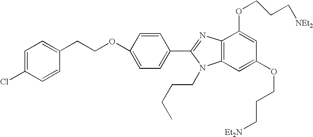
C1=C(Cl)C=CC(CCOC2=CC=C(C3=NC4=C(N3CCCC)C=C(OCCC[Et2N])C=C4OCCC[NEt2])C=C2)=C1
